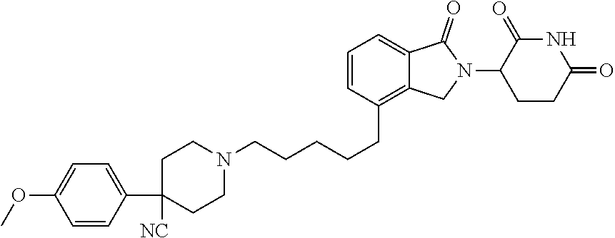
C(CCCCC1=C2C(=CC=C1)C(=O)N(C1CCC(=O)NC1=O)C2)N1CCC(C2=CC=C(OC)C=C2)([NC])CC1
